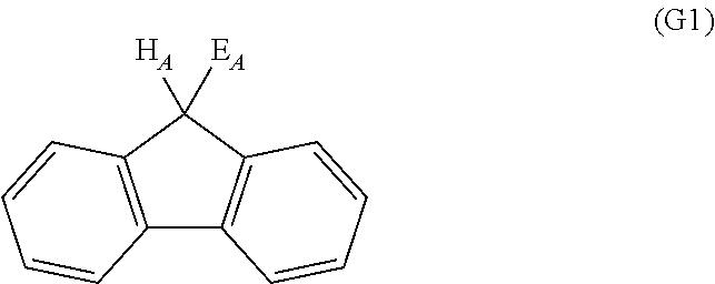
C12=C(C([HA])([EA])C3=C1C=CC=C3)C=CC=C2
